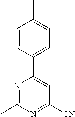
C1=CC(C2=CC([CN])=NC(C)=N2)=CC=C1C
